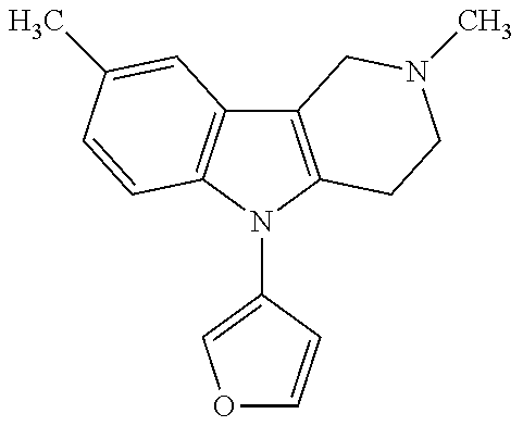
C12=C(N(C3=COC=C3)C3=C1C=C(C)C=C3)CCN(C)C2
